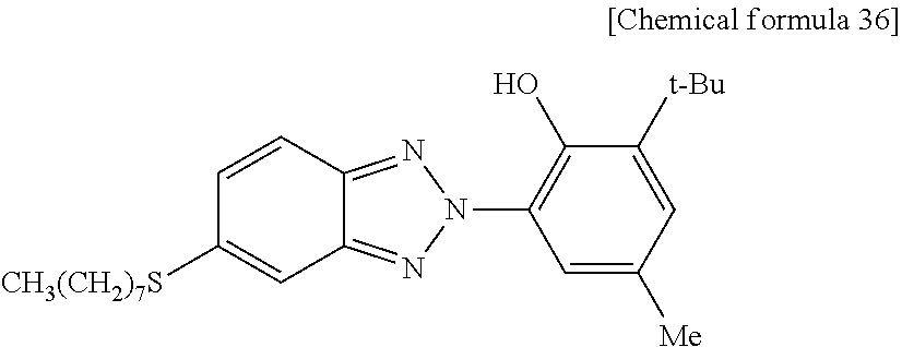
[CH3(CH2)7S]C1=CC2=NN(C3=C(O)C([t-Bu])=CC([Me])=C3)N=C2C=C1
